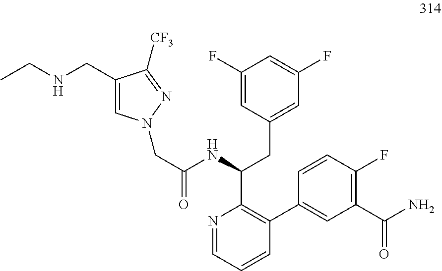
C1=C(CNCC)C([CF3])=NN1CC(NC(CC1=CC(F)=CC(F)=C1)C1=C(C2=CC(C(N)=O)=C(F)C=C2)C=CC=N1)=O
